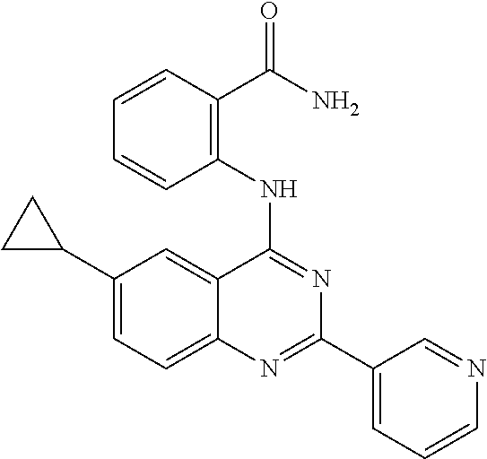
C1(C2CC2)=CC=C2C(=C1)C(NC1=C(C(N)=O)C=CC=C1)=NC(C1=CC=CN=C1)=N2
